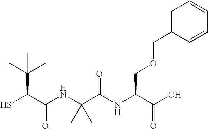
SC(C(NC(C(NC(C(O)=O)COCC1=CC=CC=C1)=O)(C)C)=O)C(C)(C)C
